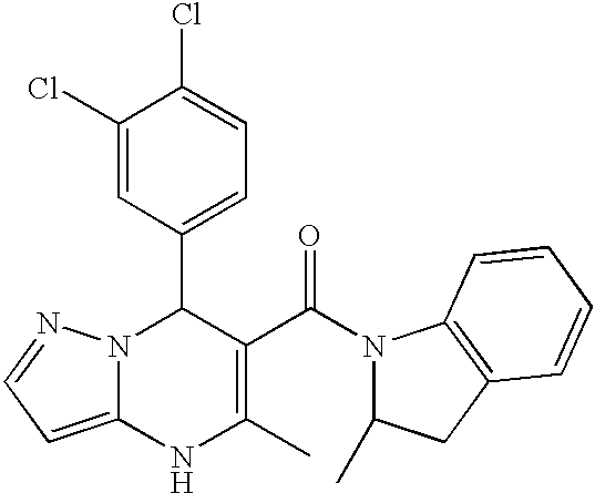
C1(Cl)=CC(C2N3C(=CC=N3)NC(C)=C2C(=O)N2C(C)CC3=C2C=CC=C3)=CC=C1Cl
